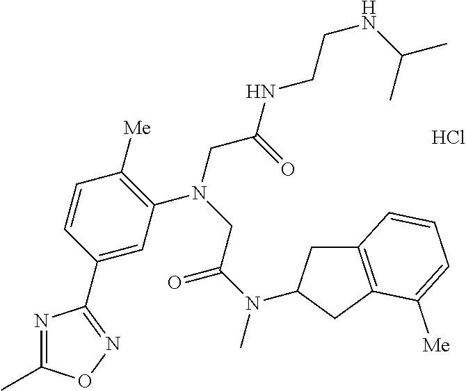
Cl.C1=C(C2=NOC(C)=N2)C=CC([Me])=C1N(CC(NCCNC(C)C)=O)CC(N(C)C1CC2=C(C1)C([Me])=CC=C2)=O
